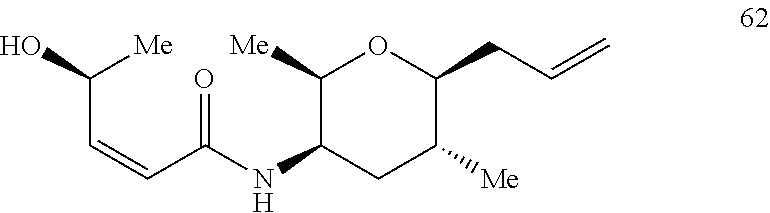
N(C1C([Me])OC(CC=C)C([Me])C1)C(=O)C=CC(O)[Me]
